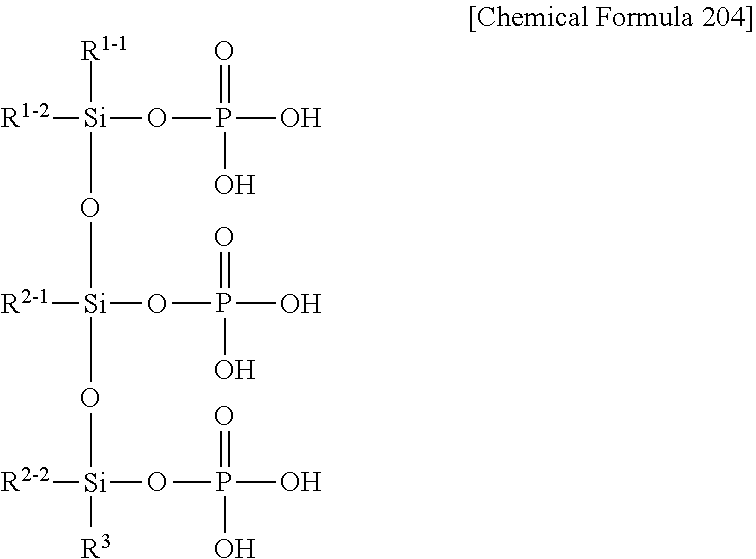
[R1-2][Si]([R1-1])(OP(=O)(O)O)O[Si]([R2-1])(OP(O)(=O)O)O[Si]([R2-2])(OP(O)(=O)O)[R3]
